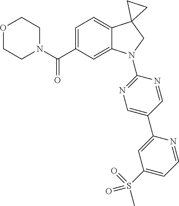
C(C1=CC=C2C(=C1)N(C1=NC=C(C3=CC(S(=O)(C)=O)=CC=N3)C=N1)CC21CC1)(=O)N1CCOCC1
